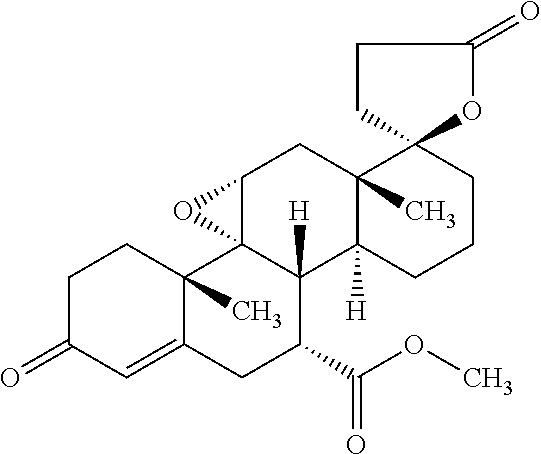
C12(C)C(=CC(=O)CC1)CC(C(OC)=O)C1([H])C23C(CC2(C)C1([H])CCCC21OC(=O)CC1)O3
